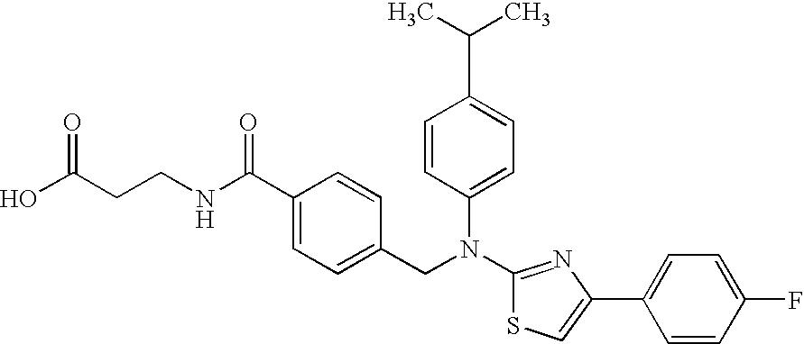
C(CCNC(C1=CC=C(CN(C2=CC=C(C(C)C)C=C2)C2=NC(C3=CC=C(F)C=C3)=CS2)C=C1)=O)(O)=O
